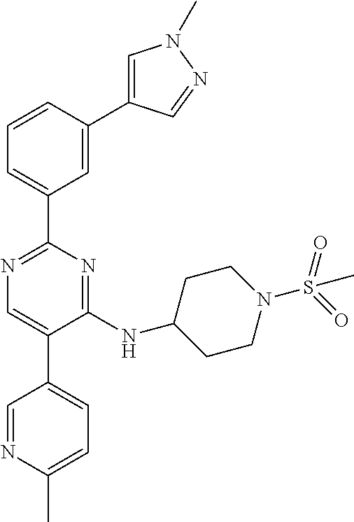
C1=C(C2=CC(C3=NC=C(C4=CC=C(C)N=C4)C(NC4CCN(S(=O)(=O)C)CC4)=N3)=CC=C2)C=NN1C
